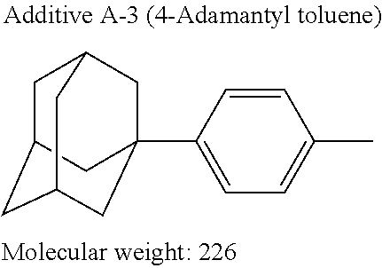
C1C2CC3CC(C4=CC=C(C)C=C4)(CC1C3)C2
